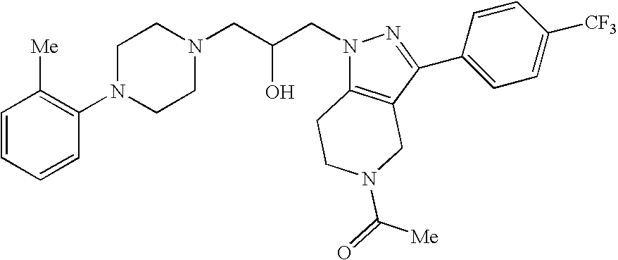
C1=CC=CC(N2CCN(CC(CN3C4=C(CN(C(=O)[Me])CC4)C(C4=CC=C([CF3])C=C4)=N3)O)CC2)=C1[Me]
